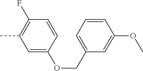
C1=C(OCC2=CC=CC(OC)=C2)C=CC(F)=C1C
